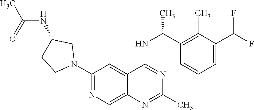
C1(N2CC(NC(C)=O)CC2)=NC=C2C(=C1)C(NC(C)C1=C(C)C(C(F)F)=CC=C1)=NC(C)=N2
